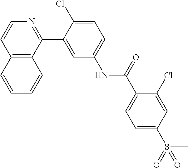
C12=C(C(C3=CC(NC(C4=CC=C(S(C)(=O)=O)C=C4Cl)=O)=CC=C3Cl)=NC=C1)C=CC=C2
